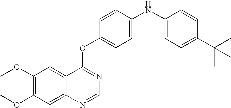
C1=CC(OC2=NC=NC3=CC(OC)=C(OC)C=C23)=CC=C1NC1=CC=C(C(C)(C)C)C=C1
